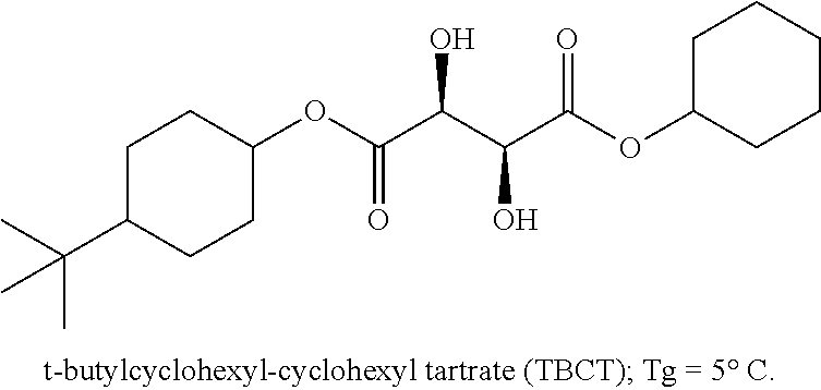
C1C(C(C)(C)C)CCC(OC(C(C(C(OC2CCCCC2)=O)O)O)=O)C1
